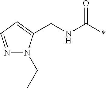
N1=CC=C(CNC(*)=O)N1CC
